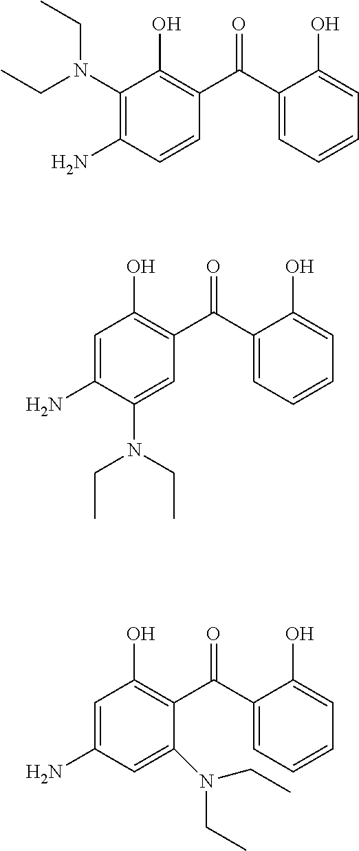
O=C(C1=CC=CC=C1O)C1=C(O)C(N(CC)CC)=C(N)C=C1.O=C(C1=CC=CC=C1O)C1=C(O)C=C(N)C(N(CC)CC)=C1.O=C(C1=CC=CC=C1O)C1=C(O)C=C(N)C=C1N(CC)CC
